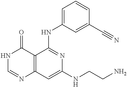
C12=C(C=C(NCCN)N=C1NC1=CC=CC(C#N)=C1)N=CNC2=O
